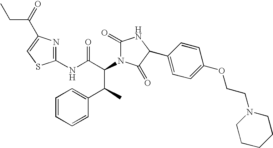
C1(NC(C(C(C2=CC=CC=C2)C)N2C(=O)NC(C3=CC=C(OCCN4CCCCC4)C=C3)C2=O)=O)=NC(C(=O)CC)=CS1
